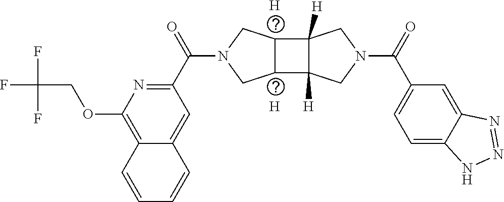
[H].[H].N1=C(C(N2CC3C(C4([H])C3([H])CN(C(C3=CC=C5C(=C3)N=NN5)=O)C4)C2)=O)C=C2C(=C1OCC(F)(F)F)C=CC=C2
